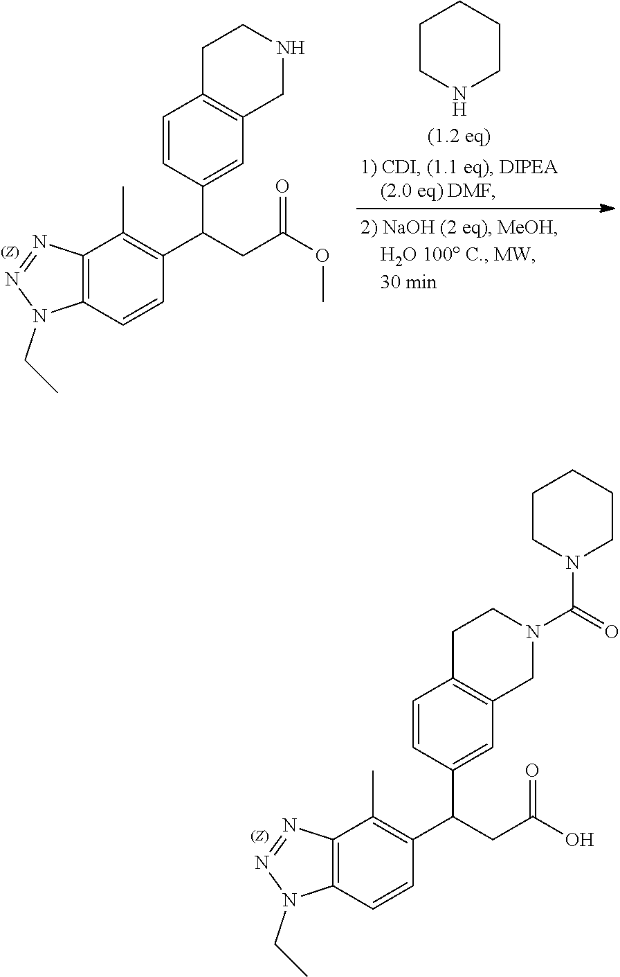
N1(CC)N=NC2=C1C=CC(C(C1=CC3=C(C=C1)CCNC3)CC(=O)OC)=C2C.C1CNCCC1.N1(CC)N=NC2=C1C=CC(C(C1=CC3=C(C=C1)CCN(C(N1CCCCC1)=O)C3)CC(=O)O)=C2C
